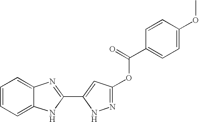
C1=CC=C2C(=C1)N=C(C1=CC(OC(C3=CC=C(OC)C=C3)=O)=NN1)N2
